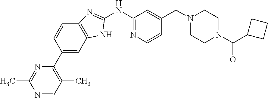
N1=CC(C)=C(C2=CC3=C(C=C2)N=C(NC2=NC=CC(CN4CCN(C(C5CCC5)=O)CC4)=C2)N3)N=C1C
